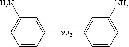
C1=CC([SO2]C2=CC(N)=CC=C2)=CC(N)=C1
